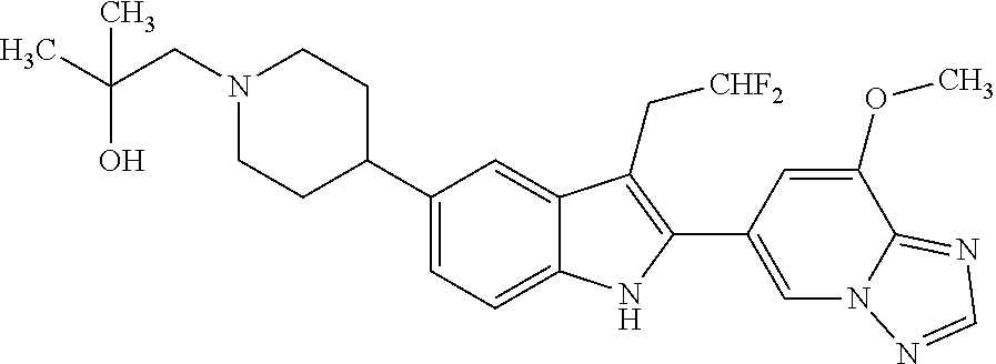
C1(C2CCN(CC(C)(O)C)CC2)=CC=C2C(=C1)C(C[CHF2])=C(C1=CN3C(=NC=N3)C(OC)=C1)N2
